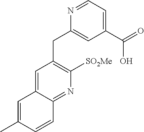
C1(C(=O)O)=CC=NC(CC2=C([SO2Me])N=C3C(=C2)C=C(C)C=C3)=C1
